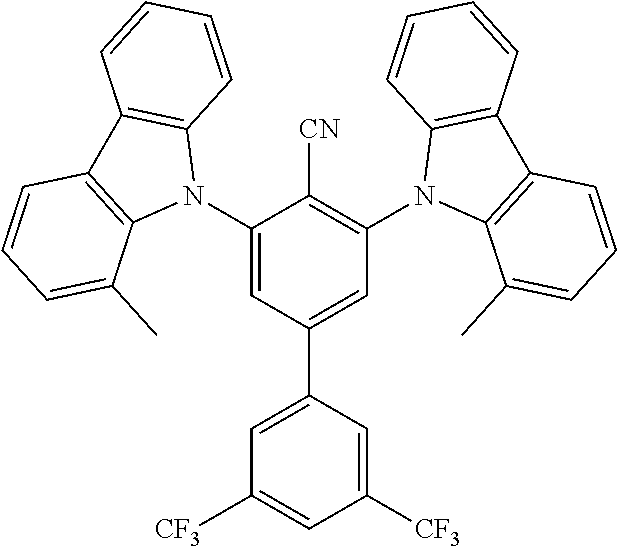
C1(N2C3=C(C4=C2C(C)=CC=C4)C=CC=C3)=CC(C2=CC([CF3])=CC([CF3])=C2)=CC(N2C3=C(C4=C2C=CC=C4)C=CC=C3C)=C1[CN]
